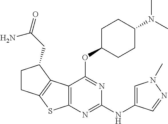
C1(N(C)C)CCC(OC2=NC(NC3=CN(C)N=C3)=NC3=C2C2=C(S3)CCC2CC(=O)N)CC1
